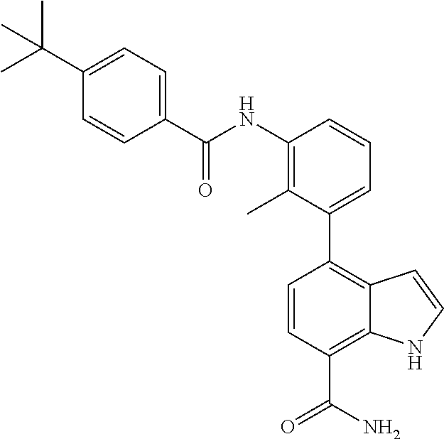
C1(NC(C2=CC=C(C(C)(C)C)C=C2)=O)=C(C)C(C2=C3C(=C(C(N)=O)C=C2)NC=C3)=CC=C1
